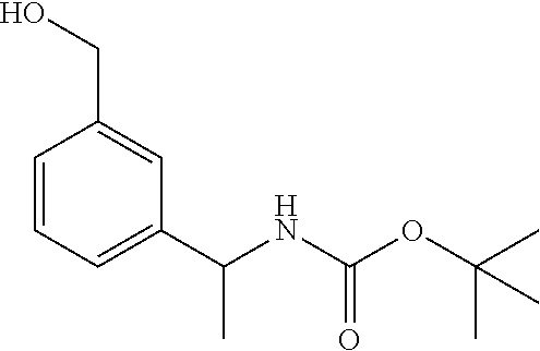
C1=CC=C(C(NC(OC(C)(C)C)=O)C)C=C1CO
